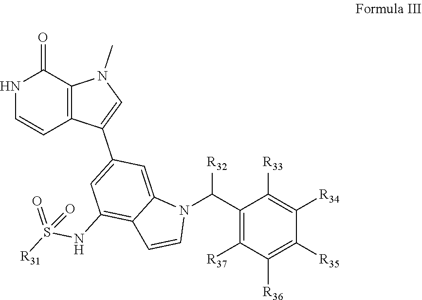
N1(C(C2=C([R37])C([R36])=C([R35])C([R34])=C2[R33])[R32])C=CC2=C(NS([R31])(=O)=O)C=C(C3=CN(C)C4=C3C=CNC4=O)C=C12
